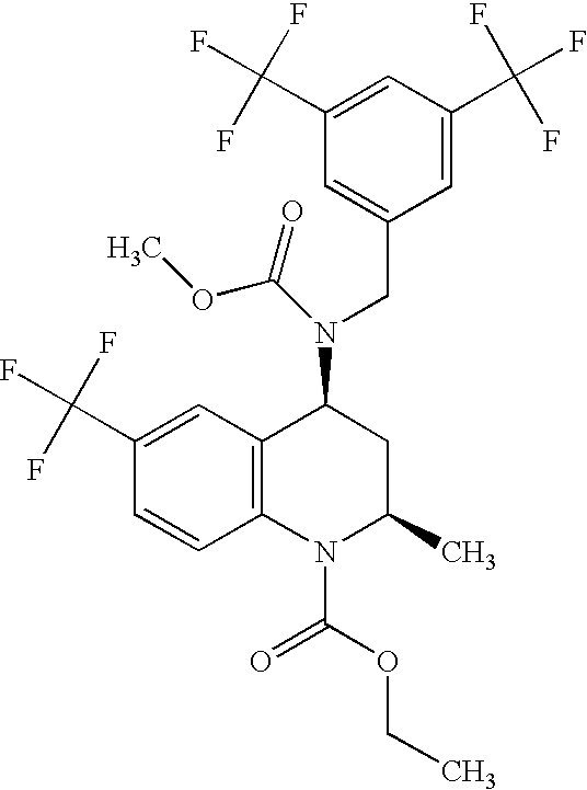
C1(C(F)(F)F)=CC2=C(C=C1)N(C(=O)OCC)C(C)CC2N(CC1=CC(C(F)(F)F)=CC(C(F)(F)F)=C1)C(OC)=O
